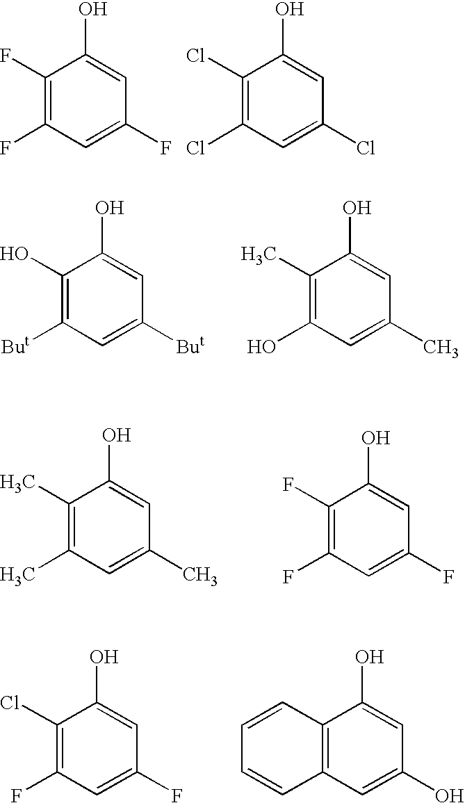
C12=C(C=C(O)C=C1O)C=CC=C2.C1(Cl)=C(F)C=C(F)C=C1O.C1(F)=C(F)C=C(F)C=C1O.C1(C)=C(C)C=C(C)C=C1O.C1(F)=C(F)C=C(F)C=C1O.C1(Cl)=C(Cl)C=C(Cl)C=C1O.C1(O)=C([But])C=C([But])C=C1O.C1(C)=C(O)C=C(C)C=C1O
